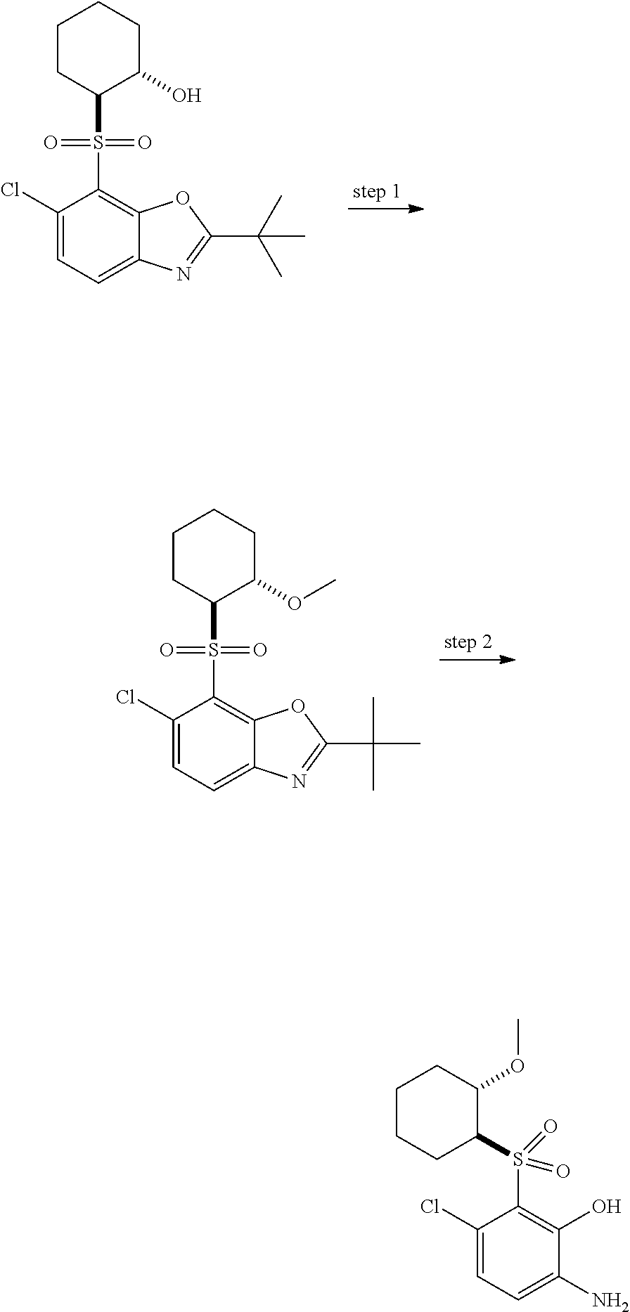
C1(Cl)=CC=C2C(=C1S(=O)(=O)C1C(O)CCCC1)OC(C(C)(C)C)=N2.C1(Cl)=CC=C2C(=C1S(=O)(=O)C1C(OC)CCCC1)OC(C(C)(C)C)=N2.C1(Cl)=CC=C(N)C(O)=C1S(=O)(=O)C1C(OC)CCCC1
